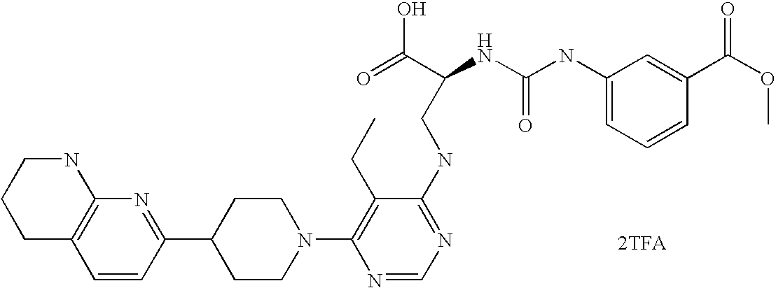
C1=CC(C2CCN(C3=C(CC)C(NCC(NC(NC4=CC=CC(C(OC)=O)=C4)=O)C(=O)O)=NC=N3)CC2)=NC2=C1CCCN2.[2TFA]
